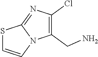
S1C=CN2C1=NC(Cl)=C2CN
